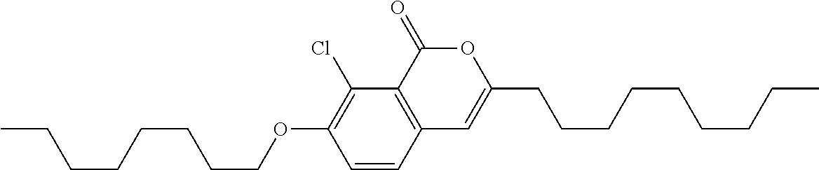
C1=CC2=C(C(Cl)=C1OCCCCCCCC)C(=O)OC(CCCCCCCCC)=C2
